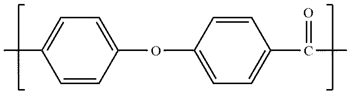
C1(OC2=CC=C(C)C=C2)=CC=C(C(C)=O)C=C1
